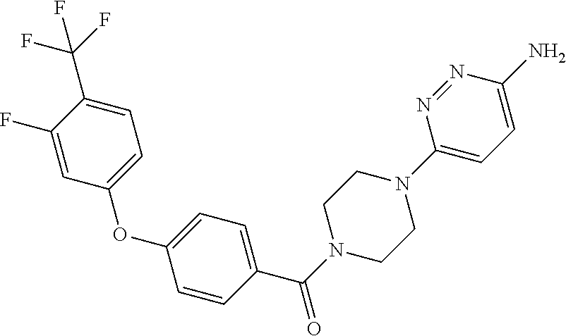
C1=C(F)C(C(F)(F)F)=CC=C1OC1=CC=C(C(N2CCN(C3=CC=C(N)N=N3)CC2)=O)C=C1
